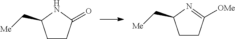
C1CC(=O)NC1C[Me].C1CC([OMe])=NC1C[Me]
